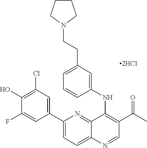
C1(C2=CC(Cl)=C(O)C(F)=C2)=CC=C2C(=N1)C(NC1=CC(CCN3CCCC3)=CC=C1)=C(C(C)=O)C=N2
